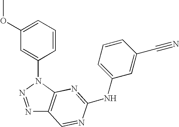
C1=CC=C(OC)C=C1N1N=NC2=C1N=C(NC1=CC=CC(C#N)=C1)N=C2
